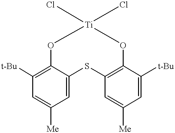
C12=C([t-Bu])C=C([Me])C=C1SC1=C(C([t-Bu])=CC([Me])=C1)O[Ti](Cl)(Cl)O2
